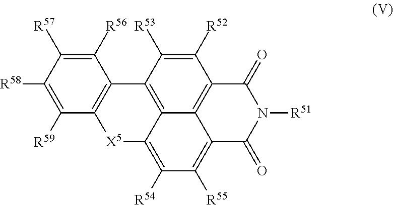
C12=C3C([R53])=C([R52])C4=C1C(=C([R55])C([R54])=C2[X5]C1=C3C([R56])=C([R57])C([R58])=C1[R59])C(=O)N([R51])C4=O
